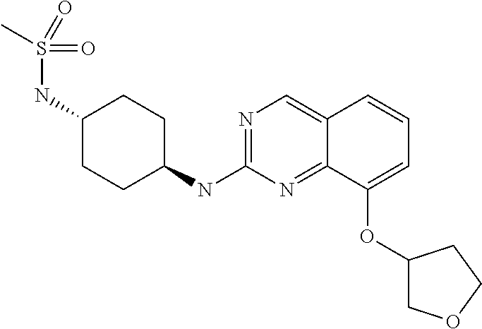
C1=C(OC2COCC2)C2=NC(NC3CCC(NS(=O)(=O)C)CC3)=NC=C2C=C1
